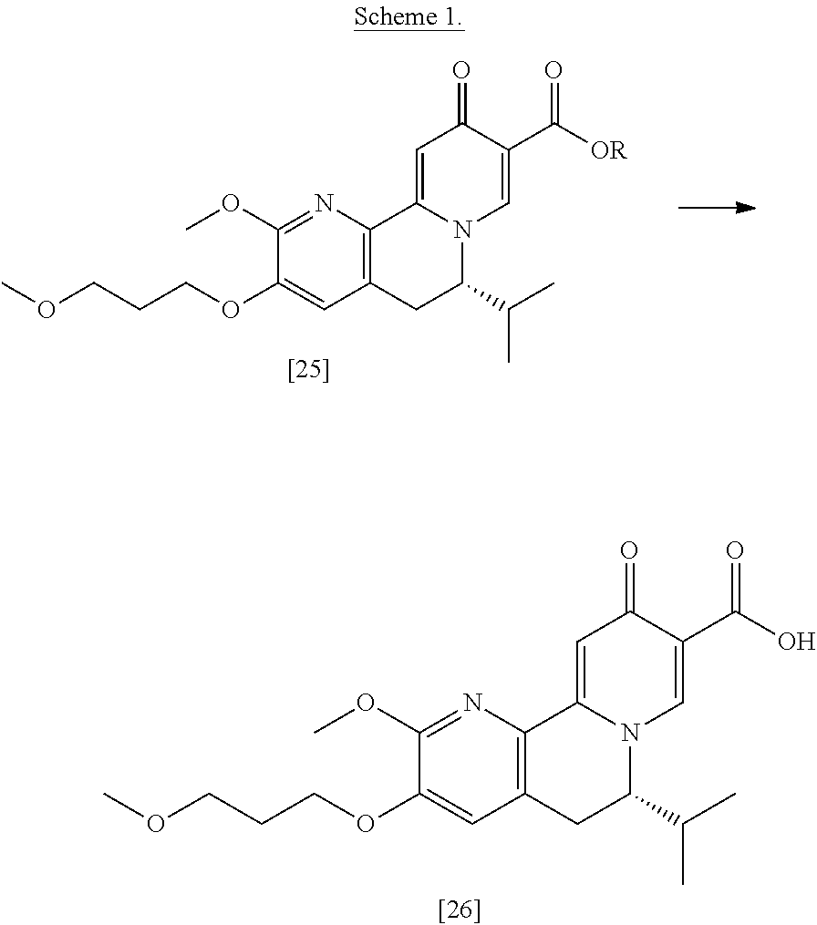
C12=C(N=C(OC)C(OCCCOC)=C1)C1=CC(=O)C(C(=O)O)=CN1C(C(C)C)C2.C12=C(N=C(OC)C(OCCCOC)=C1)C1=CC(=O)C(C(=O)[OR])=CN1C(C(C)C)C2
